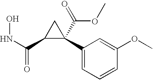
N(C(C1C(C2=CC=CC(OC)=C2)(C(OC)=O)C1)=O)O
